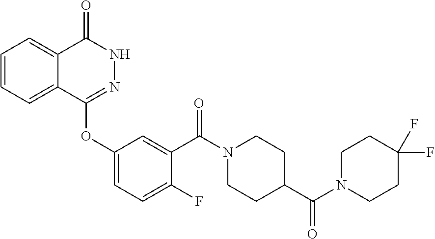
C1=CC=C2C(=C1)C(=O)NN=C2OC1=CC=C(F)C(C(N2CCC(C(N3CCC(F)(F)CC3)=O)CC2)=O)=C1
